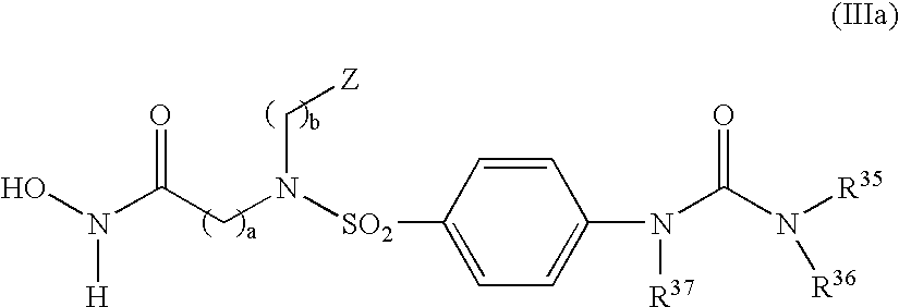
ON(C(CN([SO2]C1=CC=C(N([R37])C(N([R35])[R36])=O)C=C1)C[Z])=O)[H]
